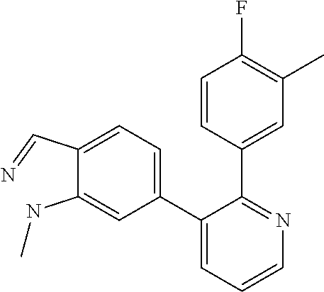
C1(C=N)=CC=C(C2=CC=CN=C2C2=CC(C)=C(F)C=C2)C=C1NC
